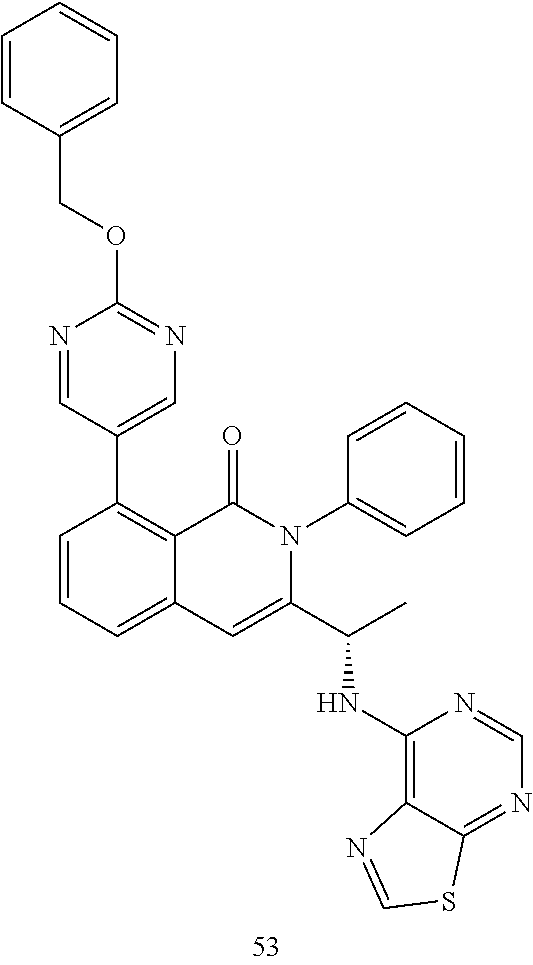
N1=CC(C2=C3C(=CC=C2)C=C(C(C)NC2=C4C(=NC=N2)SC=N4)N(C2=CC=CC=C2)C3=O)=CN=C1OCC1=CC=CC=C1
